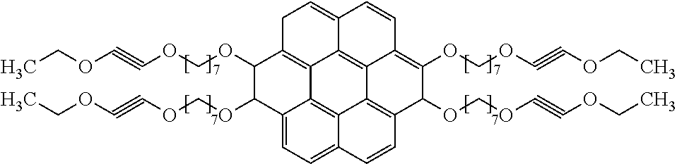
C1(OCOC#COCC)C(OCOC#COCC)C2=CC=C3C4=C2C2=C1CC=C1C2=C2C4=C(C(OCOC#COCC)C(OCOC#COCC)=C2C=C1)C=C3
